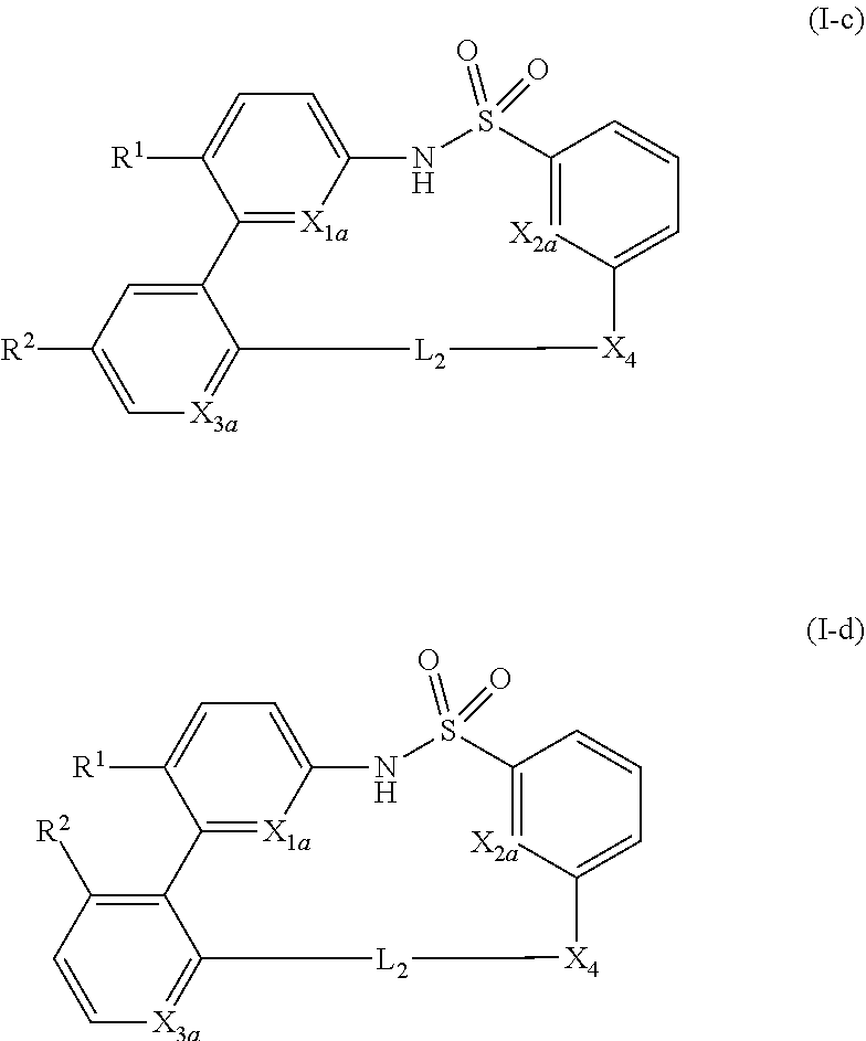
C12=[X1a]C(=CC=C1[R1])NS(=O)(=O)C1=[X2a]C(=CC=C1)[X4][L2]C1=[X3a]C=C([R2])C=C21.C12=[X1a]C(=CC=C1[R1])NS(=O)(=O)C1=[X2a]C(=CC=C1)[X4][L2]C1=[X3a]C=CC([R2])=C21
